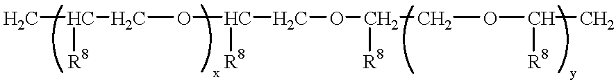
C(COC(COC([R8])COC([R8])C)[R8])([R8])C
